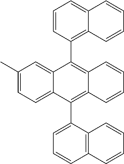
C1(C)=CC=C2C(=C1)C(C1=C3C(=CC=C1)C=CC=C3)=C1C(=C2C2=CC=CC3=C2C=CC=C3)C=CC=C1
